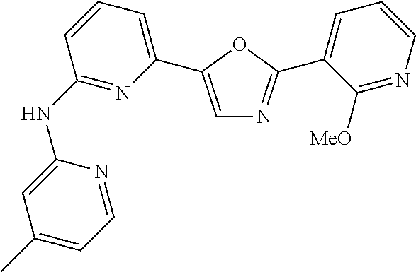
C1=C(C2=CC=CC(NC3=CC(C)=CC=N3)=N2)OC(C2=CC=CN=C2[MeO])=N1
